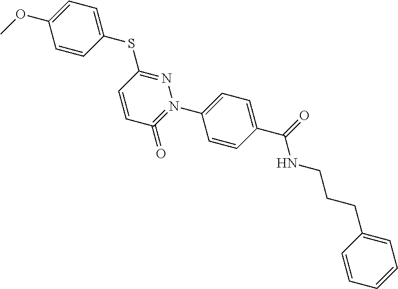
C1(SC2=NN(C3=CC=C(C(NCCCC4=CC=CC=C4)=O)C=C3)=C(=O)C=C2)=CC=C(OC)C=C1
